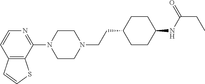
C12=C(C(N3CCN(CCC4CCC(NC(CC)=O)CC4)CC3)=NC=C1)SC=C2
